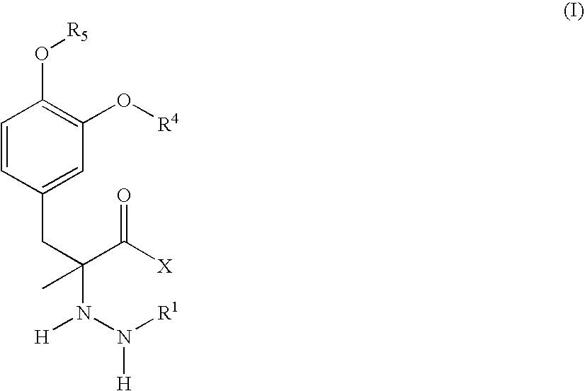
C1=CC(CC(N([H])N([R1])[H])(C([X])=O)C)=CC(O[R4])=C1O[R5]
